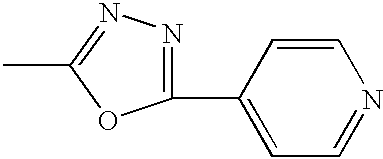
C1(C2=CC=NC=C2)=NN=C(C)O1
